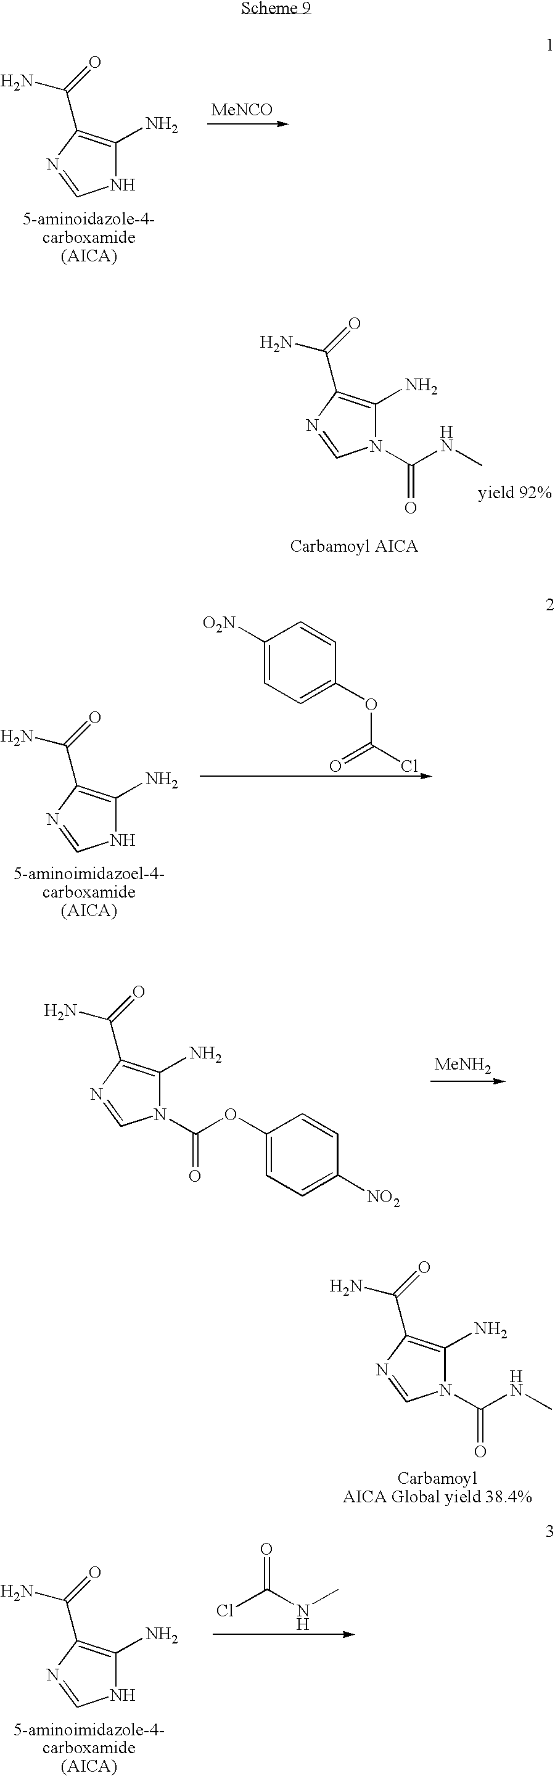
N1C(N)=C(C(=O)N)N=C1.[MeNCO].N1(C(NC)=O)C(N)=C(C(=O)N)N=C1.N1C(N)=C(C(=O)N)N=C1.C1([O2N])=CC=C(OC(Cl)=O)C=C1.N1(C(OC2=CC=C([NO2])C=C2)=O)C(N)=C(C(=O)N)N=C1.[MeNH2].N1(C(NC)=O)C(N)=C(C(=O)N)N=C1.N1C(N)=C(C(=O)N)N=C1.ClC(NC)=O
